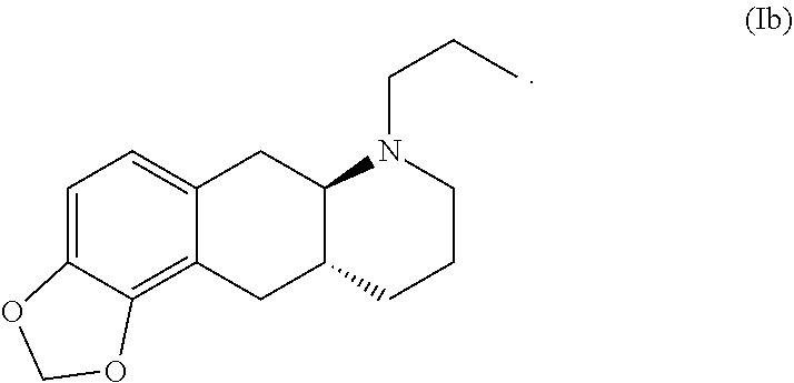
C1=C2C(=C3C(=C1)CC1C(CCCN1CCC)C3)OCO2
